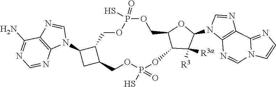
C12=C(N=CN3C1=NC=C3)N(C1C([R3a])([R3])C3C(O1)COP(=O)(S)OCC1C(N4C5=C(N=C4)C(N)=NC=N5)CC1COP(S)(=O)O3)C=N2
